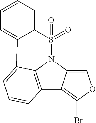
C12=C3N(C4=COC(Br)=C14)S(=O)(=O)C1=CC=CC=C1C3=CC=C2
